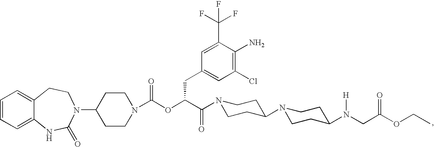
C1=CC=C2C(=C1)CCN(C1CCN(C(OC(C(=O)N3CCC(N4CCC(N(CC(OCC)=O)[H])CC4)CC3)CC3=CC(Cl)=C(N)C(C(F)(F)F)=C3)=O)CC1)C(=O)N2
